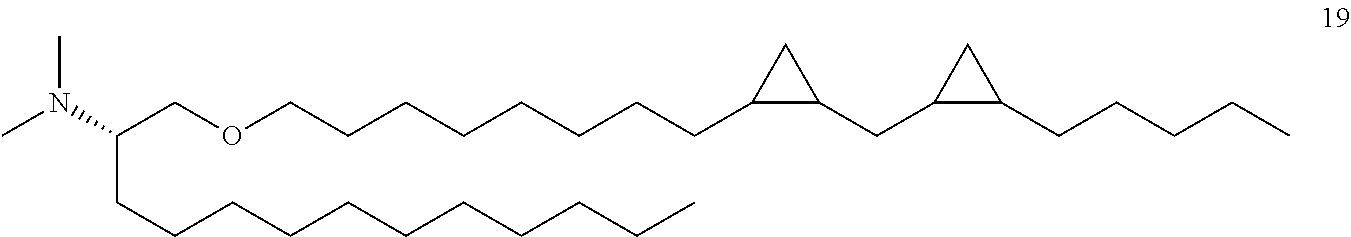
CN(C(COCCCCCCCCC1C(CC2CC2CCCCC)C1)CCCCCCCCCCC)C
